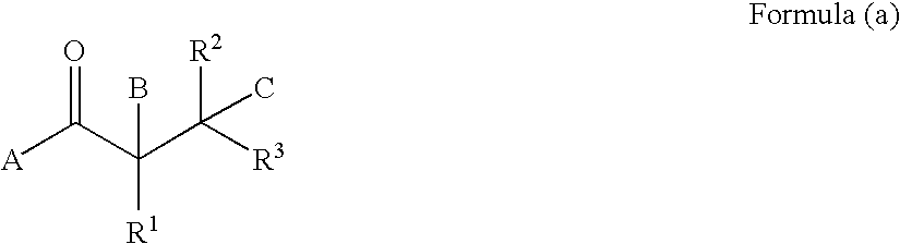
[A]C(C(C([R3])([R2])C)(B)[R1])=O
